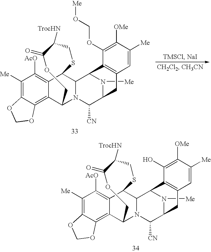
N1([Me])C2C([CN])N3C4C5=C6C(=C([Me])C([AcO])=C5C(C3C1C1=C(C2)C=C([Me])C([OMe])=C1OCO[Me])SCC([TrocHN])C(=O)OC4)OCO6.N1([Me])C2C([CN])N3C4C5=C6C(=C([Me])C([AcO])=C5C(C3C1C1=C(C2)C=C([Me])C([OMe])=C1O)SCC([TrocHN])C(=O)OC4)OCO6
